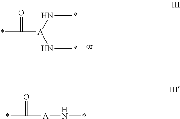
*C(=O)[A](N*)N*.*C(=O)[A]N*
